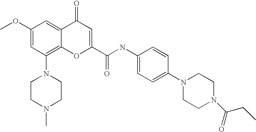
C1CN(C)CCN1C1=C2C(=CC(OC)=C1)C(=O)C=C(C(=O)NC1=CC=C(N3CCN(C(CC)=O)CC3)C=C1)O2
